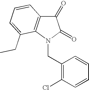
C1(CN2C(=O)C(=O)C3=C2C(CC)=CC=C3)=C(Cl)C=CC=C1
